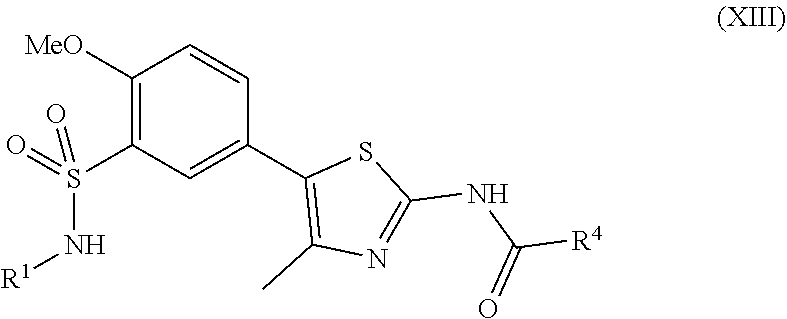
C1([MeO])=C(S(=O)(N[R1])=O)C=C(C2=C(C)N=C(NC([R4])=O)S2)C=C1
